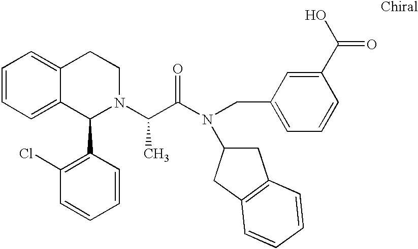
C1=CC=C2C(=C1)CCN(C(C(N(C1CC3=C(C1)C=CC=C3)CC1=CC=CC(C(O)=O)=C1)=O)C)C2C1=C(Cl)C=CC=C1
